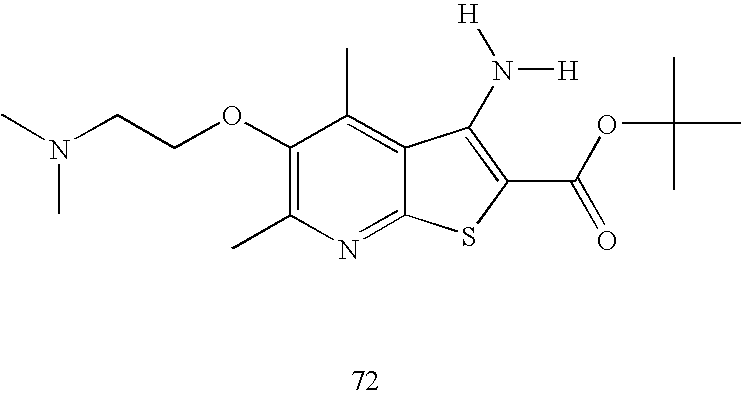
C1(OCCN(C)C)=C(C)N=C2C(=C1C)C(N([H])[H])=C(C(=O)OC(C)(C)C)S2
